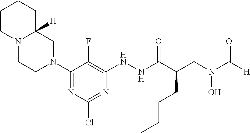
[H]C(N(CC(C(NNC1=C(F)C(N2CC3([H])N(CC2)CCCC3)=NC(Cl)=N1)=O)CCCC)O)=O
